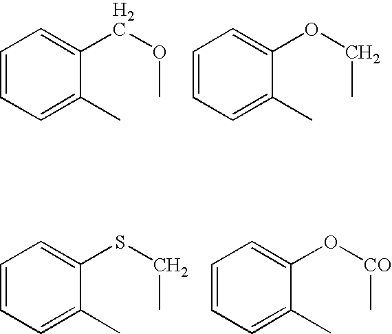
C1=CC=C(C)C(COC)=C1.C1=CC=C(C)C(OCC)=C1.C1=CC=C(C)C(SCC)=C1.C1=CC=C(C)C(O[CO]C)=C1
